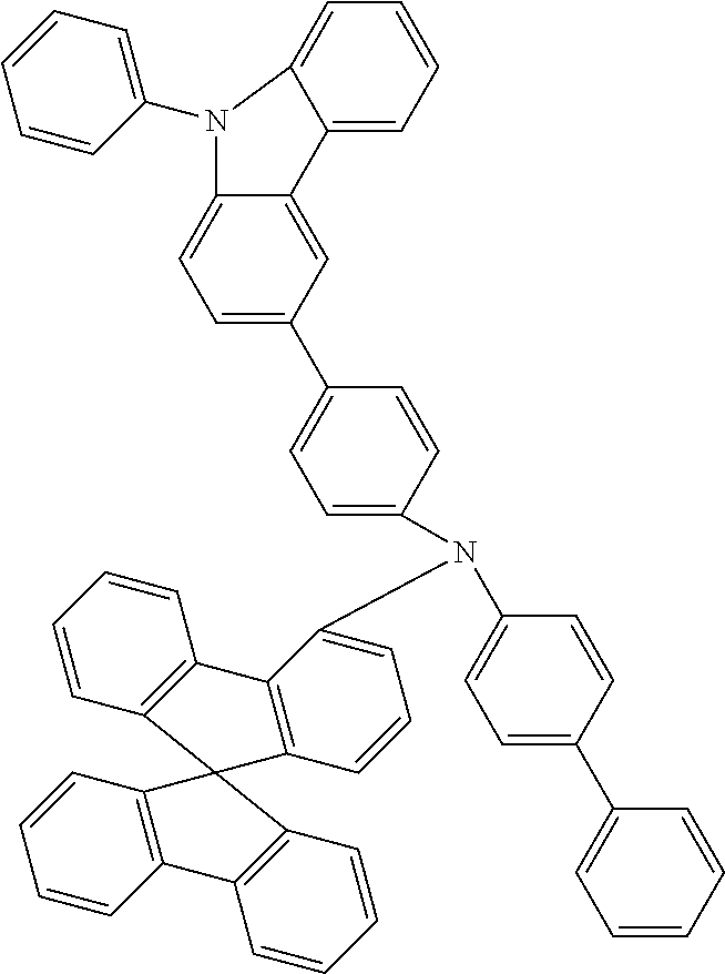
C1=CC2=C(C=C1)C1=C(C=CC=C1N(C1=CC=C(C3=CC=CC=C3)C=C1)C1=CC=C(C3=CC=C4C(=C3)C3=CC=CC=C3N4C3=CC=CC=C3)C=C1)C21C2=C(C=CC=C2)C2=C1C=CC=C2
